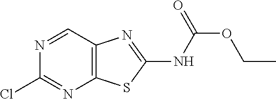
N1=CC2=C(N=C1Cl)SC(NC(=O)OCC)=N2
